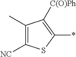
C1(C)=C([NC])SC(*)=C1[C(O)Ph]
